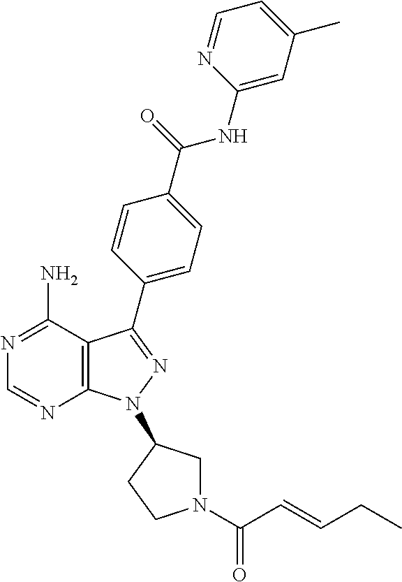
C12=C(C(N)=NC=N1)C(C1=CC=C(C(=O)NC3=CC(C)=CC=N3)C=C1)=NN2C1CN(C(=O)C=CCC)CC1
